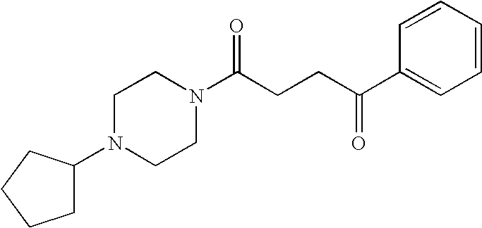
C1(N2CCN(C(CCC(=O)C3=CC=CC=C3)=O)CC2)CCCC1
